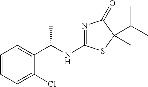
C1=CC=C(Cl)C(C(NC2=NC(=O)C(C(C)C)(C)S2)C)=C1
